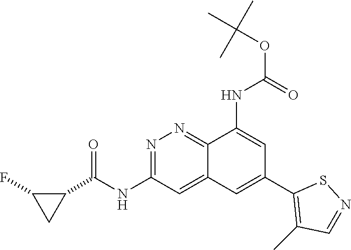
N1=C(NC(C2CC2F)=O)C=C2C(=N1)C(NC(OC(C)(C)C)=O)=CC(C1=C(C)C=NS1)=C2
